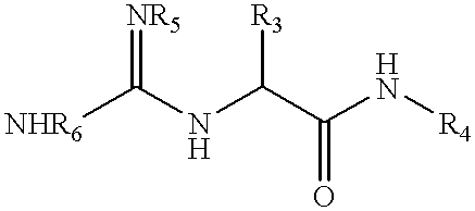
[NHR6]C(NC(C(N[R4])=O)[R3])=[NR5]
